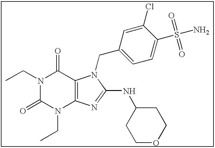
C(N1C(=O)N(CC)C2=C(C1=O)N(CC1=CC=C(S(N)(=O)=O)C(Cl)=C1)C(NC1CCOCC1)=N2)C
